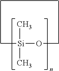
C[Si](OC)(C)C
